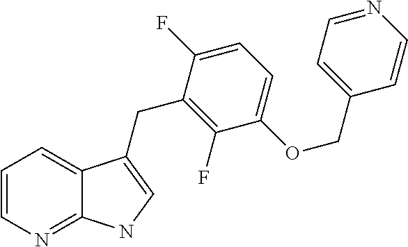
C1=CN=C2C(=C1)C(CC1=C(F)C(OCC3=CC=NC=C3)=CC=C1F)=CN2
